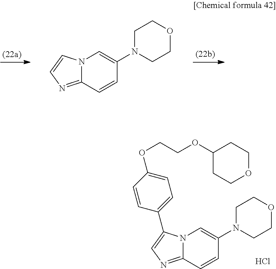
C12=NC=CN1C=C(N1CCOCC1)C=C2.C12=NC=C(C3=CC=C(OCCOC4CCOCC4)C=C3)N1C=C(N1CCOCC1)C=C2.Cl
